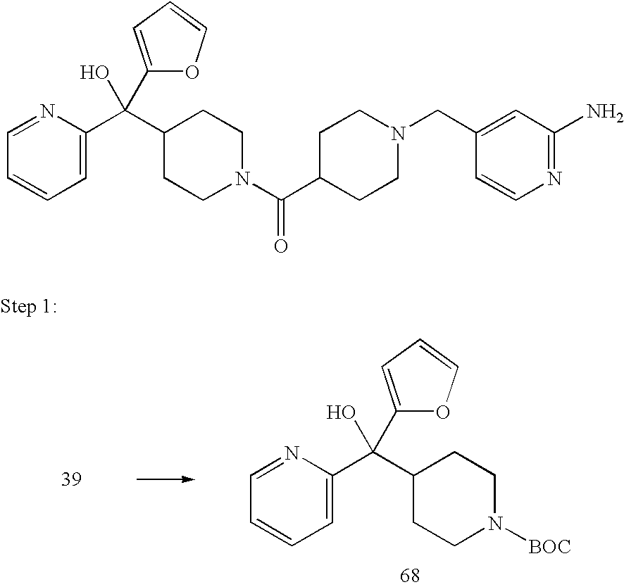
C1=NC(C(C2CCN([BOC])CC2)(O)C2=CC=CO2)=CC=C1.C1=NC(C(C2CCN(C(=O)C3CCN(CC4=CC(N)=NC=C4)CC3)CC2)(O)C2=CC=CO2)=CC=C1
